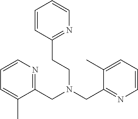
C(N(CC1=NC=CC=C1C)CCC1=NC=CC=C1)C1=NC=CC=C1C
